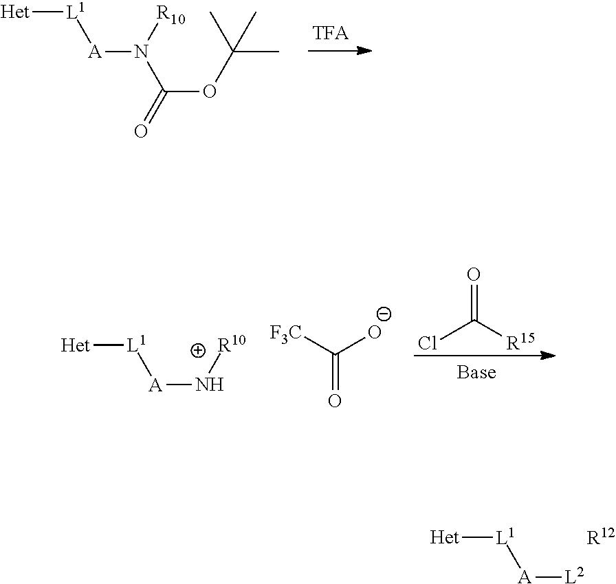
[Het][L1][A]N(C(=O)OC(C)(C)C)[R10].[Het][L1][A]N[R10].C(=O)([F3C])[O-].O=C([R15])Cl.[Het][L1][A][L2].[R12]
